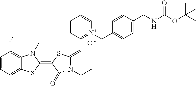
C1=CC=C2C(=C1F)N(C)C(=C1SC(=CC3=[N+](CC4=CC=C(CNC(OC(C)(C)C)=O)C=C4)C=CC=C3)N(CC)C1=O)S2.[Cl-]
